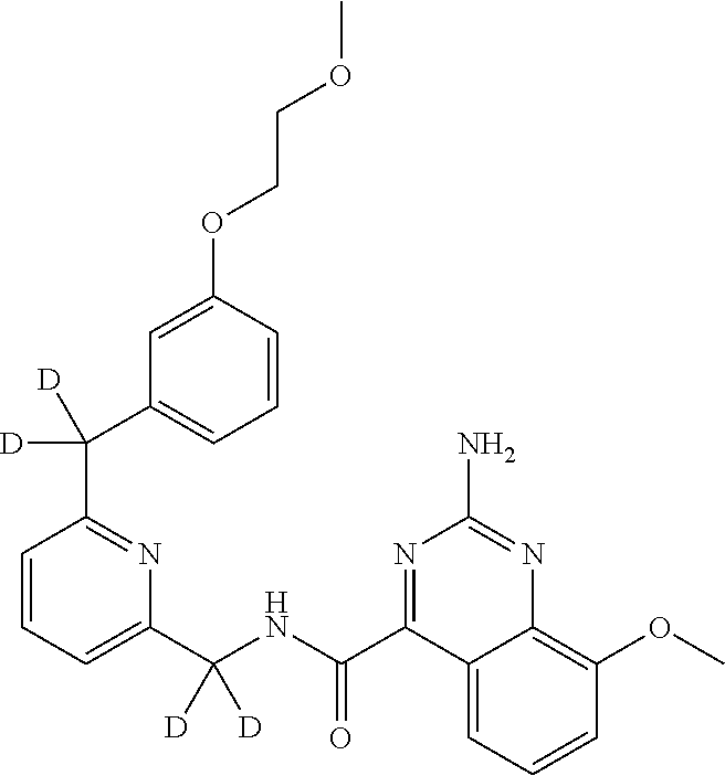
C1(C(NC(C2=NC(N)=NC3=C(OC)C=CC=C23)=O)([D])[D])=CC=CC(C(C2=CC=CC(OCCOC)=C2)([D])[D])=N1
